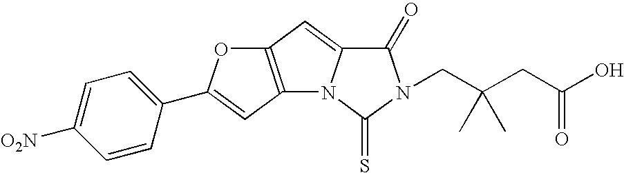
C12=C(C=C3N1C(=S)N(CC(CC(O)=O)(C)C)C3=O)OC(C1=CC=C([O2N])C=C1)=C2
